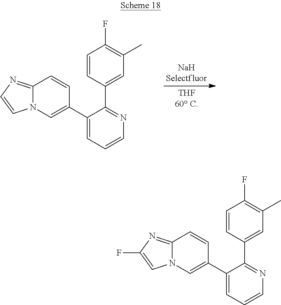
C12=NC=CN1C=C(C1=CC=CN=C1C1=CC(C)=C(F)C=C1)C=C2.C12=NC(F)=CN1C=C(C1=CC=CN=C1C1=CC(C)=C(F)C=C1)C=C2
